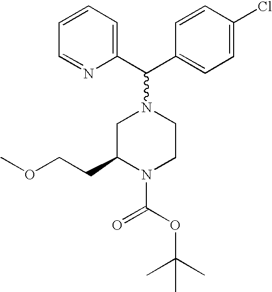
C1=CC=NC(C(C2=CC=C(Cl)C=C2)N2CC(CCOC)N(C(OC(C)(C)C)=O)CC2)=C1
